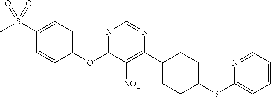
C1(OC2=NC=NC(C3CCC(SC4=CC=CC=N4)CC3)=C2[NO2])=CC=C(S(C)(=O)=O)C=C1
